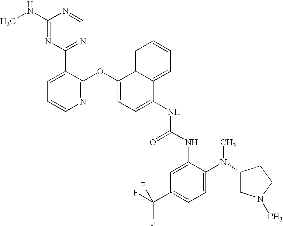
C1(NC)=NC(C2=CC=CN=C2OC2=CC=C(NC(NC3=CC(C(F)(F)F)=CC=C3N(C3CN(C)CC3)C)=O)C3=CC=CC=C23)=NC=N1
